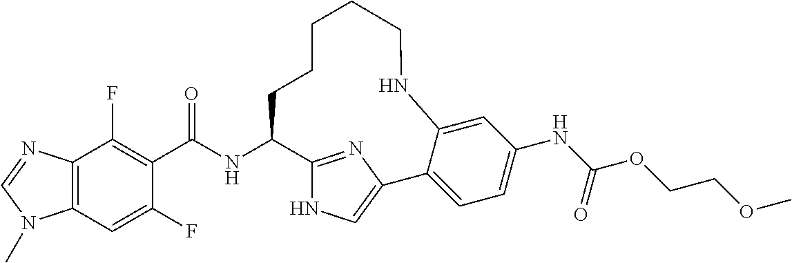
C1(F)=C(C(NC2C3=NC(=CN3)C3=CC=C(NC(OCCOC)=O)C=C3NCCCCC2)=O)C(F)=CC2=C1N=CN2C
